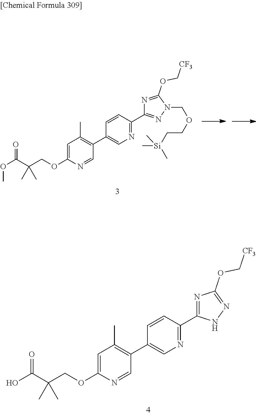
OC(C(COC1=CC(C)=C(C2=CN=C(C3=NC(OC[CF3])=NN3)C=C2)C=N1)(C)C)=O.O(C(C(COC1=CC(C)=C(C2=CN=C(C3=NN(COCC[Si](C)(C)C)C(OC[CF3])=N3)C=C2)C=N1)(C)C)=O)C
